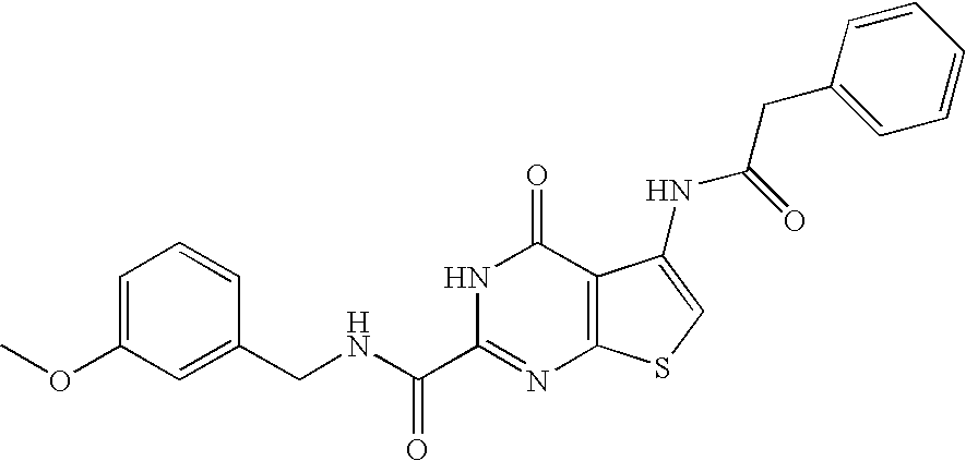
C1(CNC(C2=NC3=C(C(=O)N2)C(NC(CC2=CC=CC=C2)=O)=CS3)=O)=CC(OC)=CC=C1
